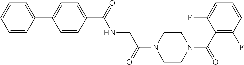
C1=CC(C2=CC=C(C(NCC(N3CCN(C(C4=C(F)C=CC=C4F)=O)CC3)=O)=O)C=C2)=CC=C1
